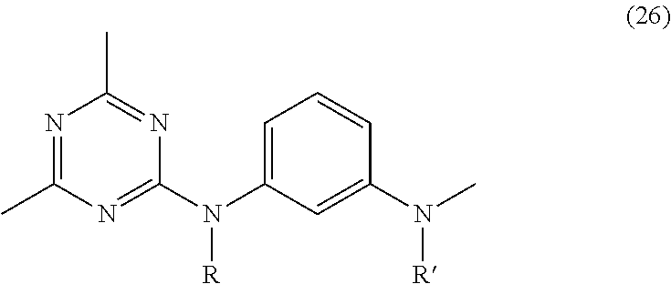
C1(N(C2=NC(C)=NC(C)=N2)[R])=CC=CC(N(C)[R])=C1
